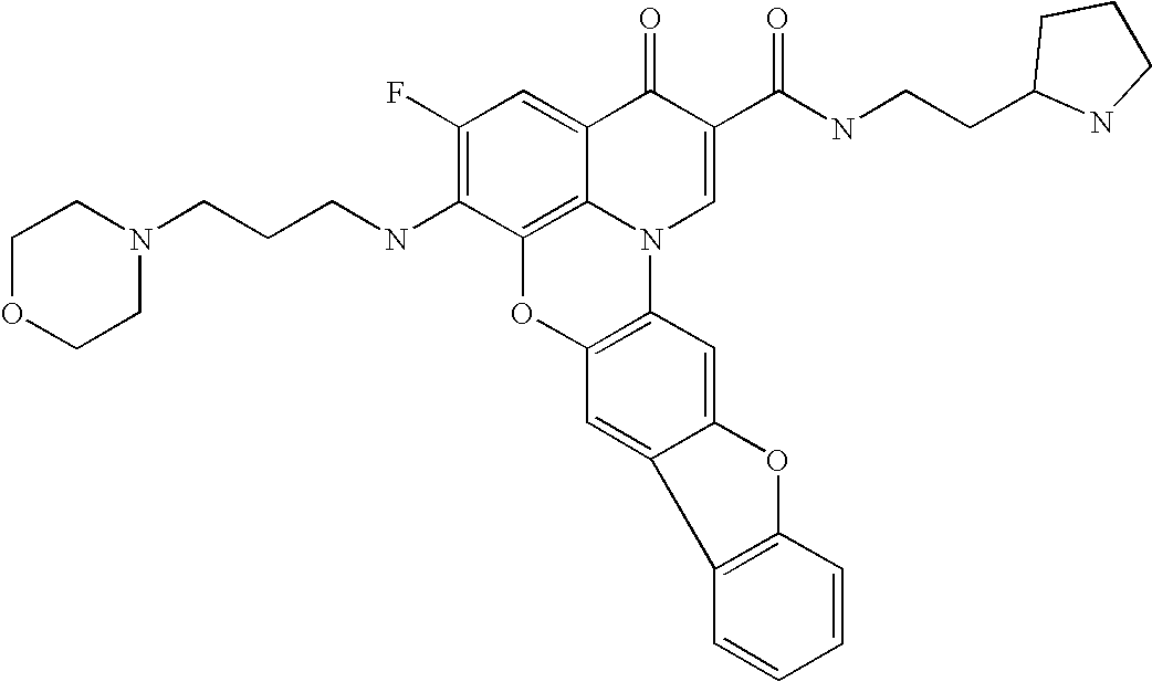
C1(F)=C(NCCCN2CCOCC2)C2=C3C(=C1)C(=O)C(C(NCCC1NCCC1)=O)=CN3C1=C(O2)C=C2C(=C1)OC1=C2C=CC=C1
